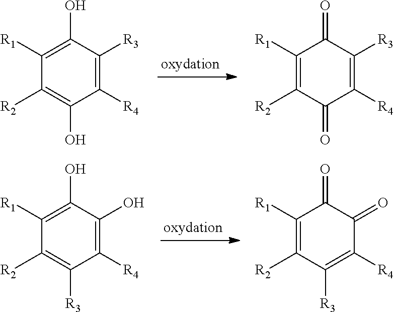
C1([R1])=C(O)C([R3])=C([R4])C(O)=C1[R2].C1([R1])=C([R2])C(=O)C([R4])=C([R3])C1=O.C1([R1])=C(O)C(O)=C([R4])C([R3])=C1[R2].C1([R1])=C([R2])C([R3])=C([R4])C(=O)C1=O
